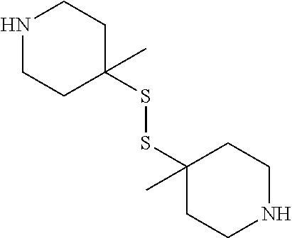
N1CCC(C)(SSC2(C)CCNCC2)CC1
